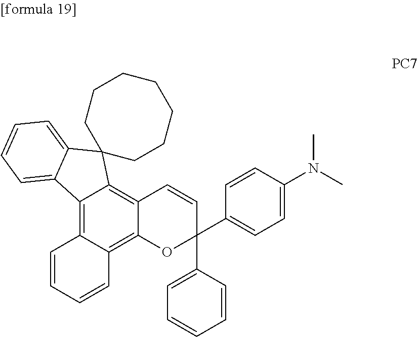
C1=CC2=C3C(=C4C(=C2C=C1)OC(C1=CC=CC=C1)(C1=CC=C(N(C)C)C=C1)C=C4)C1(C2=CC=CC=C32)CCCCCCC1
